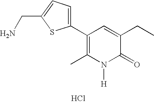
Cl.C1(C2=CC=C(CN)S2)=C(C)N([H])C(=O)C(CC)=C1
